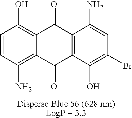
C1=CC(N)=C2C(=C1O)C(=O)C1=C(C2=O)C(O)=C(Br)C=C1N
